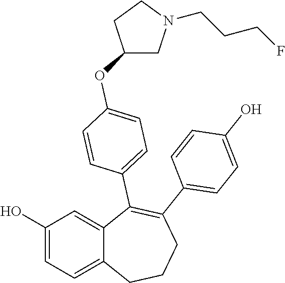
C1(O)=CC=C2C(=C1)C(C1=CC=C(OC3CN(CCCF)CC3)C=C1)=C(C1=CC=C(O)C=C1)CCC2
